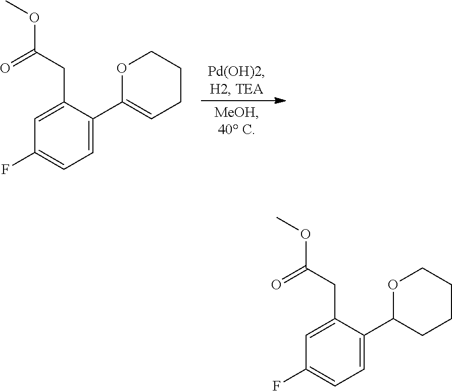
C1(F)=CC=C(C2=CCCCO2)C(CC(OC)=O)=C1.C1(F)=CC=C(C2OCCCC2)C(CC(OC)=O)=C1
